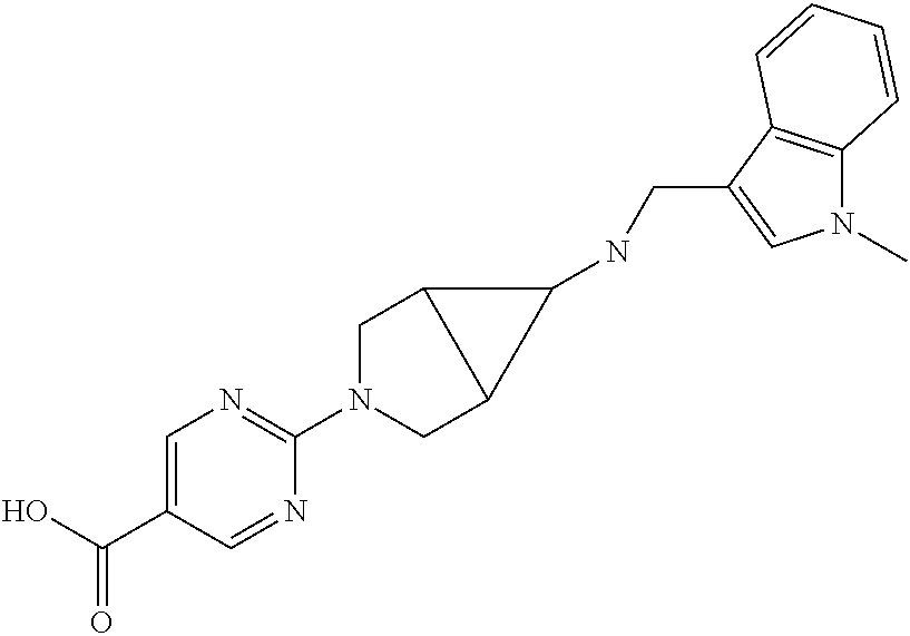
OC(C1=CN=C(N2CC3C(C2)C3NCC2=CN(C)C3=C2C=CC=C3)N=C1)=O
